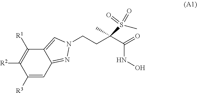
N1(CCC(C(=O)NO)(S(C)(=O)=O)C)C=C2C(=N1)C=C([R3])C([R2])=C2[R1]
